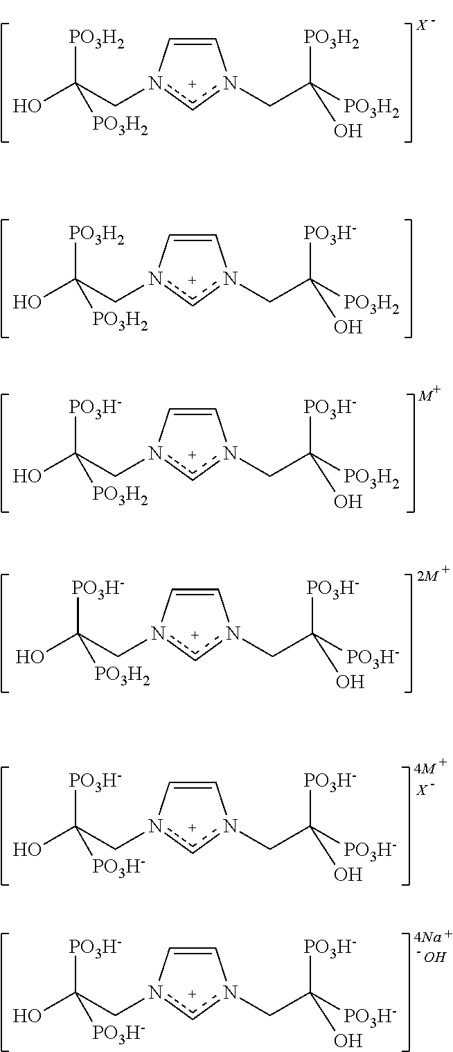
C1=Cn(CC(O)([PO3H2])[PO3H2])cn1CC([PO3H2])([PO3H2])O.C1=Cn(CC(O)([PO3H2])[PO3H2])cn1CC([PO3H2])([PO3H-])O.C1=Cn(CC(O)([PO3H-])[PO3H2])cn1CC([PO3H2])([PO3H-])O.C1=Cn(CC(O)([PO3H-])[PO3H2])cn1CC([PO3H-])([PO3H-])O.C1=Cn(CC(O)([PO3H-])[PO3H-])cn1CC([PO3H-])([PO3H-])O.[X].C1=Cn(CC(O)([PO3H-])[PO3H-])cn1CC([PO3H-])([PO3H-])O.O
